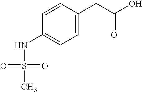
C1=CC(CC(O)=O)=CC=C1NS(=O)(=O)C
